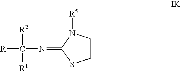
C1CN([R5])C(=NC([R2])([R1])[R])S1
